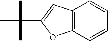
C12=C(C=CC=C1)OC(C(C)(C)C)=C2
